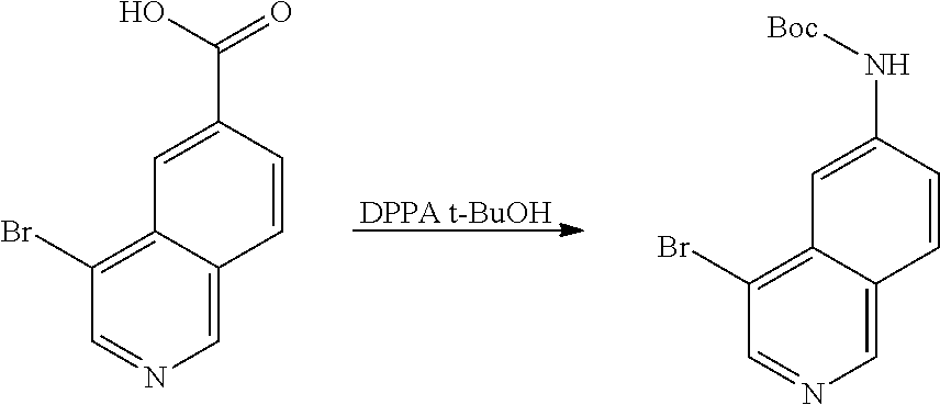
C1=C(C(O)=O)C=CC2=CN=CC(Br)=C12.C1=C(N[Boc])C=CC2=CN=CC(Br)=C12.[DPPA t-BuOH]
